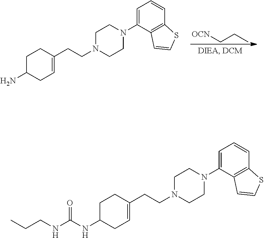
NC1CC=C(CCN2CCN(C3=CC=CC4=C3C=CS4)CC2)CC1.[OCN]CCC.N(C1CC=C(CCN2CCN(C3=CC=CC4=C3C=CS4)CC2)CC1)C(=O)NCCC
